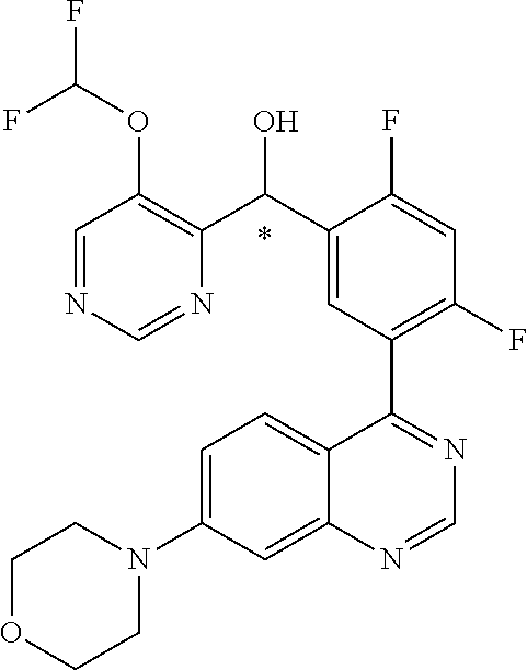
C1=C(N2CCOCC2)C=C2C(=C1)C(C1=C(F)C=C(F)C(C(O)C3=C(OC(F)F)C=NC=N3)=C1)=NC=N2.*
